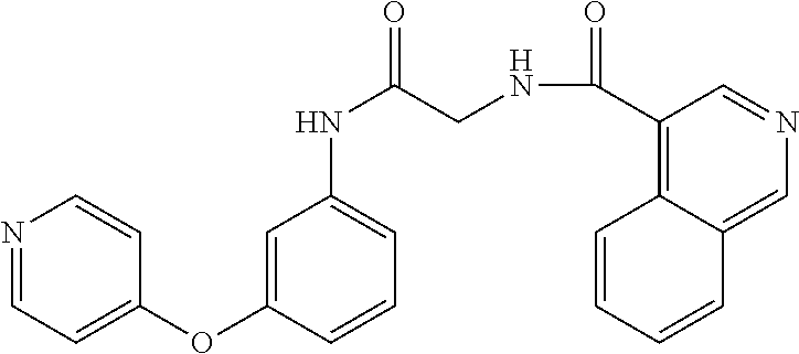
N1=CC=C(OC2=CC(NC(CNC(C3=C4C(=CN=C3)C=CC=C4)=O)=O)=CC=C2)C=C1
